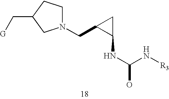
C(C1C(NC(N[R3])O)C1)N1CCC(C[G])C1
